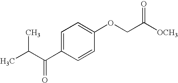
C1=C(C(C(C)C)=O)C=CC(OCC([OCH3])=O)=C1
